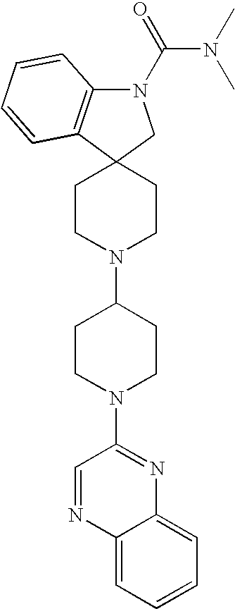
C12=C(N(C(N(C)C)=O)CC13CCN(C1CCN(C4=NC5=CC=CC=C5N=C4)CC1)CC3)C=CC=C2
